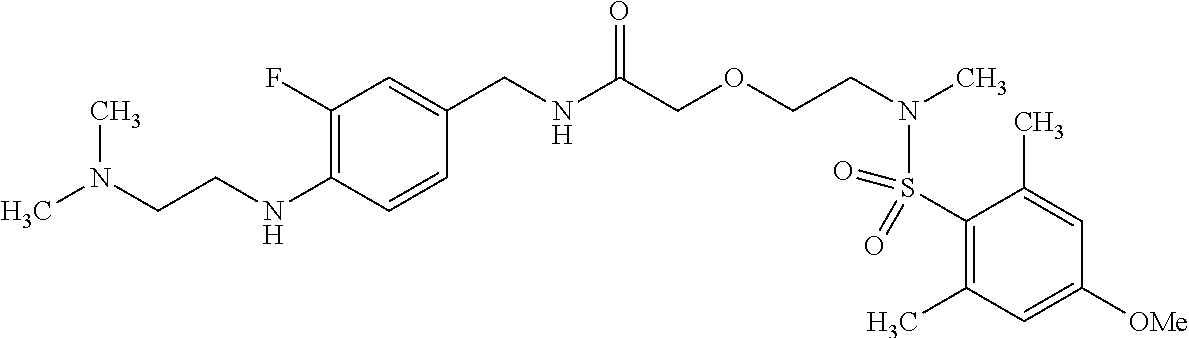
C1(F)=C(NCCN(C)C)C=CC(CNC(COCCN(S(C2=C(C)C=C([OMe])C=C2C)(=O)=O)C)=O)=C1
